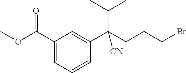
C1(C(OC)=O)=CC=CC(C(CCCBr)(C(C)C)[CN])=C1
